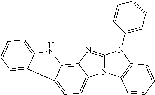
N12C(=NC3=C4C(=CC=C13)C1=CC=CC=C1N4)N(C1=CC=CC=C1)C1=C2C=CC=C1
